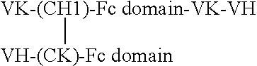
[VK-(CH1)-Fc domain-VK-VH][VH-(CK)-Fc domain]
